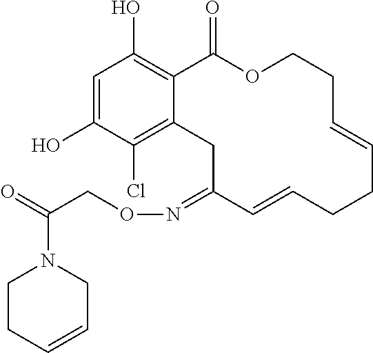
C1=C(O)C(Cl)=C2C(=C1O)C(=O)OCCC=CCCC=CC(=NOCC(=O)N1CCC=CC1)C2
